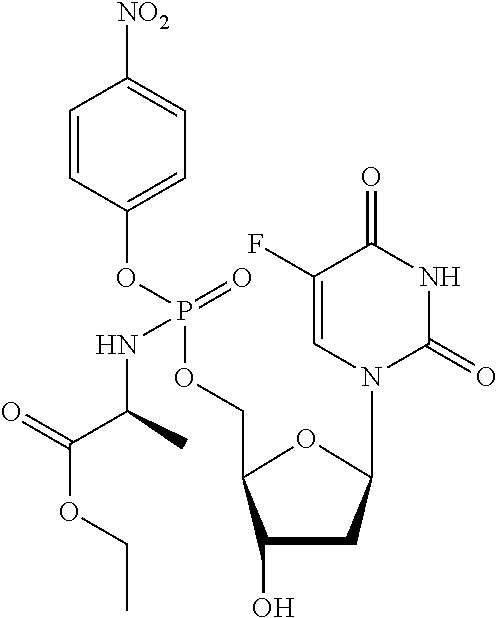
C1(O)CC(N2C(=O)NC(=O)C(F)=C2)OC1COP(OC1=CC=C([NO2])C=C1)(=O)NC(C(OCC)=O)C
